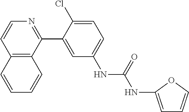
C12=C(C(C3=CC(NC(=O)NC4=CC=CO4)=CC=C3Cl)=NC=C1)C=CC=C2
